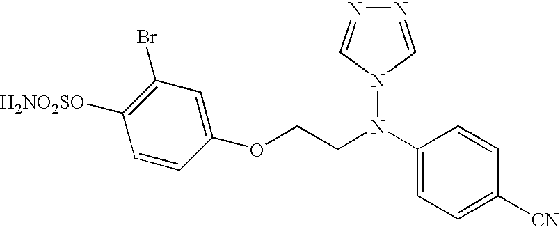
C1([H2NO2SO])=C(Br)C=C(OCCN(C2=CC=C([CN])C=C2)N2C=NN=C2)C=C1
